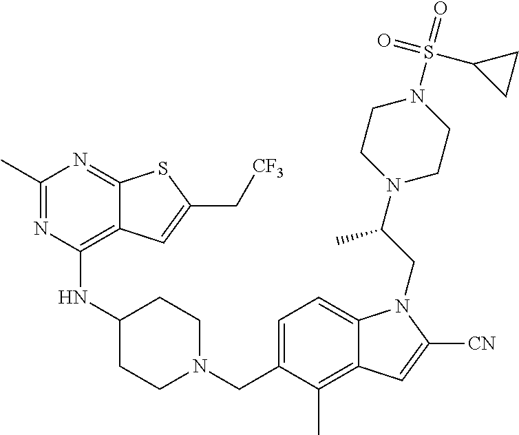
C1(C)=NC(NC2CCN(CC3=CC=C4C(=C3C)C=C([CN])N4CC(N3CCN(S(=O)(C4CC4)=O)CC3)C)CC2)=C2C(=N1)SC(C[CF3])=C2
